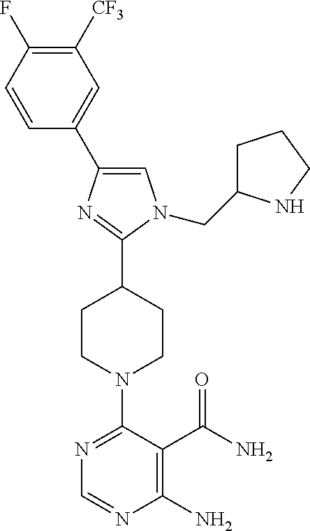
C1=C(C2=CN(CC3CCCN3)C(C3CCN(C4=NC=NC(N)=C4C(N)=O)CC3)=N2)C=CC(F)=C1[CF3]
